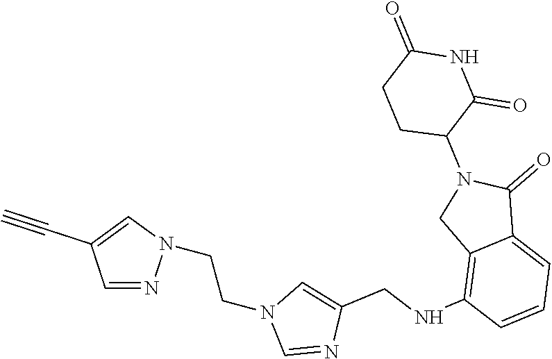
C1=NN(CCN2C=NC(CNC3=C4C(=CC=C3)C(=O)N(C3C(=O)NC(=O)CC3)C4)=C2)C=C1C#C
